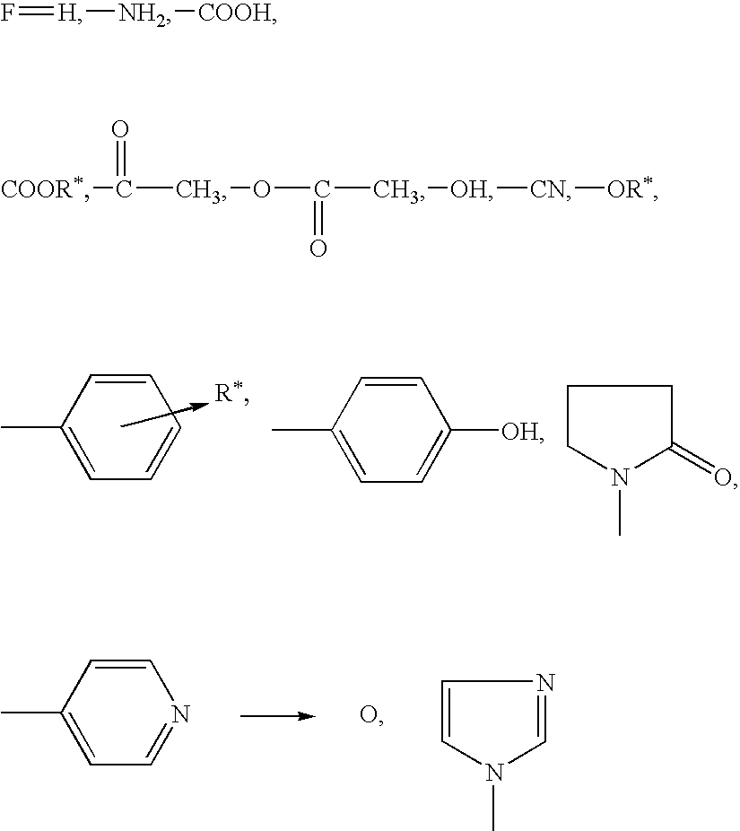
C1(C)=CC=CC=C1.C1=CC(C)=CC=C1[OH].C1CN(C)C(=O)C1.C1=CC(C)=CC=N1.O.C1=CN(C)C=N1.F=[H][NH2][COOH].[COOR*]C(COC(=O)C[OH][CN][OR*])=O
